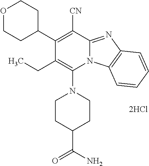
[2HCl].N1(C2=C(CC)C(C3CCOCC3)=C([CN])C3=NC4=C(N23)C=CC=C4)CCC(C(=O)N)CC1
